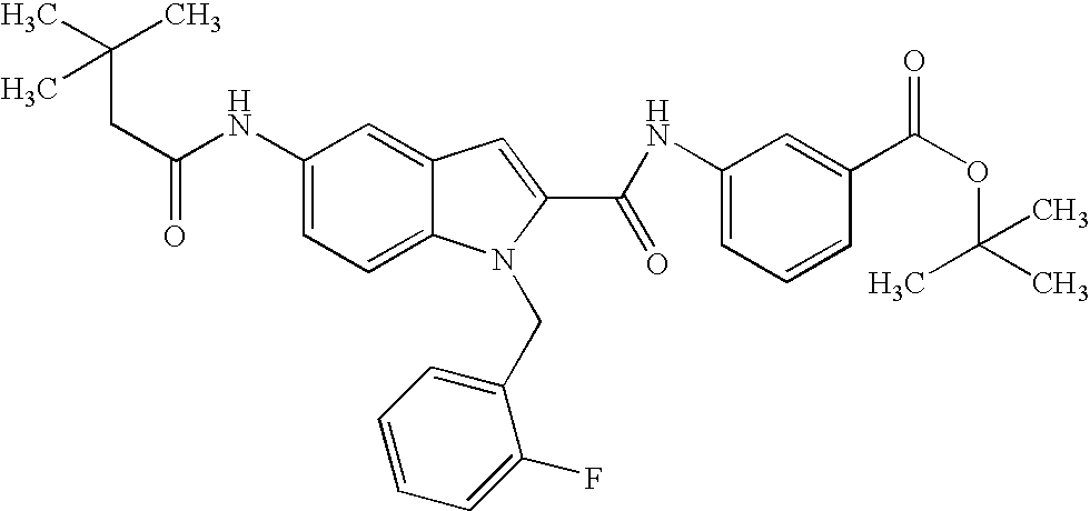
C(C(NC1=CC=C2C(=C1)C=C(C(=O)NC1=CC=CC(C(OC(C)(C)C)=O)=C1)N2CC1=CC=CC=C1F)=O)C(C)(C)C
